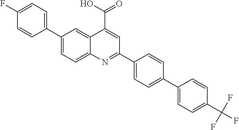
C1(C2=CC=C(F)C=C2)=CC=C2C(=C1)C(C(O)=O)=CC(C1=CC=C(C3=CC=C(C(F)(F)F)C=C3)C=C1)=N2
